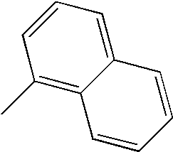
C1(C)=C2C(=CC=C1)C=CC=C2
